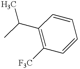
C1(C(C)C)=C([F3C])C=CC=C1
